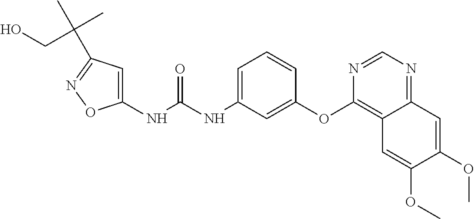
C1(NC(NC2=CC=CC(OC3=C4C(=NC=N3)C=C(OC)C(OC)=C4)=C2)=O)=CC(C(C)(C)CO)=NO1
